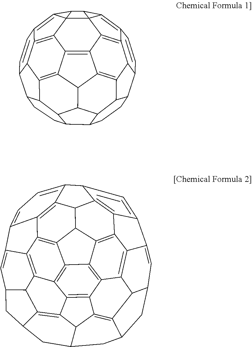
C1=CC2=C3C45C6=C2C2C1C1C7C2=C2C6=C6C8=C9C%10C%11=C6C46C(C35)C6=C%11C=CC%10C3CCC4C(CC1)C7C(C28)C4C93.C12=C3C4=C5C6=C1C1=C7C8=C6C6=C9C%10=C8C8C%11=C7C7C1=C1C%12CC7CC%11CC8C=C%10C7=CC=C8C(=C97)C(C56)C5=C4C(=C=C58)C3=CC(C21)C%12
